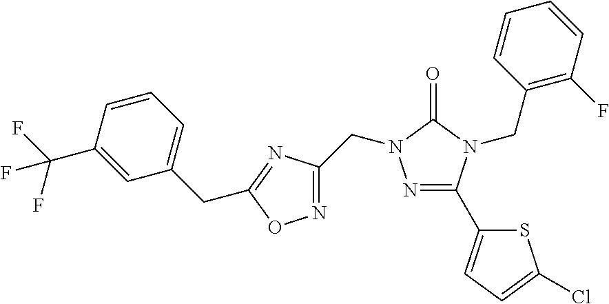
N1=C(C2=CC=C(Cl)S2)N(CC2=C(F)C=CC=C2)C(=O)N1CC1=NOC(CC2=CC=CC(C(F)(F)F)=C2)=N1
